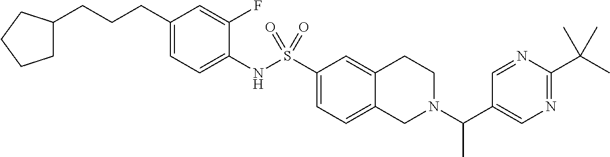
C1(NS(C2=CC=C3C(=C2)CCN(C(C2=CN=C(C(C)(C)C)N=C2)C)C3)(=O)=O)=CC=C(CCCC2CCCC2)C=C1F
